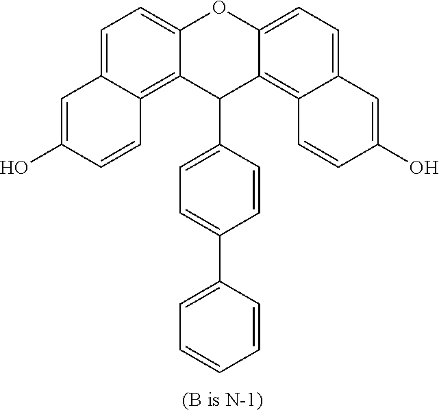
C1=C2C(=C3C(=C1)OC1=CC=C4C(=C1C3C1=CC=C(C3=CC=CC=C3)C=C1)C=CC(O)=C4)C=CC(O)=C2
